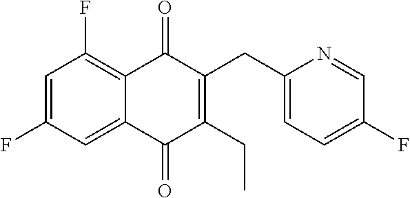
C1=C(F)C=C2C(=C1F)C(=O)C(CC1=CC=C(F)C=N1)=C(CC)C2=O
